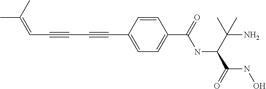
C(#CC#CC1=CC=C(C(=O)NC(C(N)(C)C)C(NO)=O)C=C1)C=C(C)C
